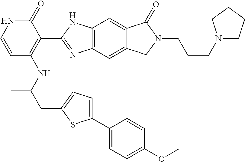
C12=C(C=C3C(=C1)C(=O)N(CCCN1CCCC1)C3)N=C(C1=C(NC(C)CC3=CC=C(C4=CC=C(OC)C=C4)S3)C=CNC1=O)N2
